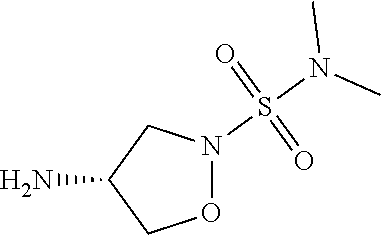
O1N(S(N(C)C)(=O)=O)CC(N)C1
